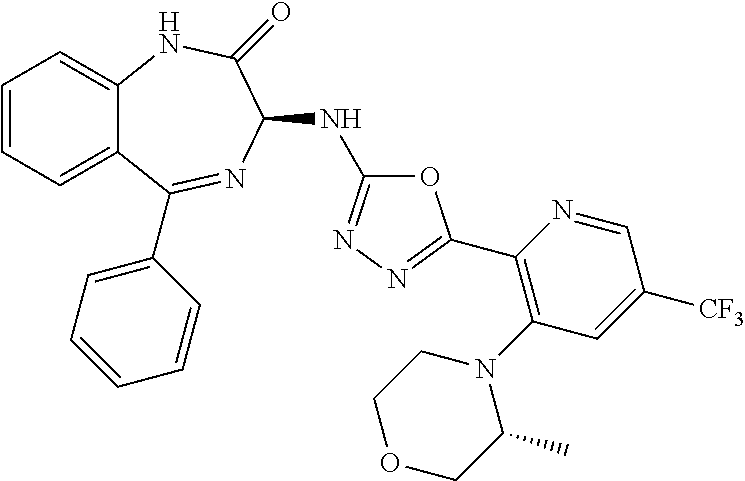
C1=CC=C2C(=C1)NC(=O)C(NC1=NN=C(C3=C(N4CCOCC4C)C=C([CF3])C=N3)O1)N=C2C1=CC=CC=C1
